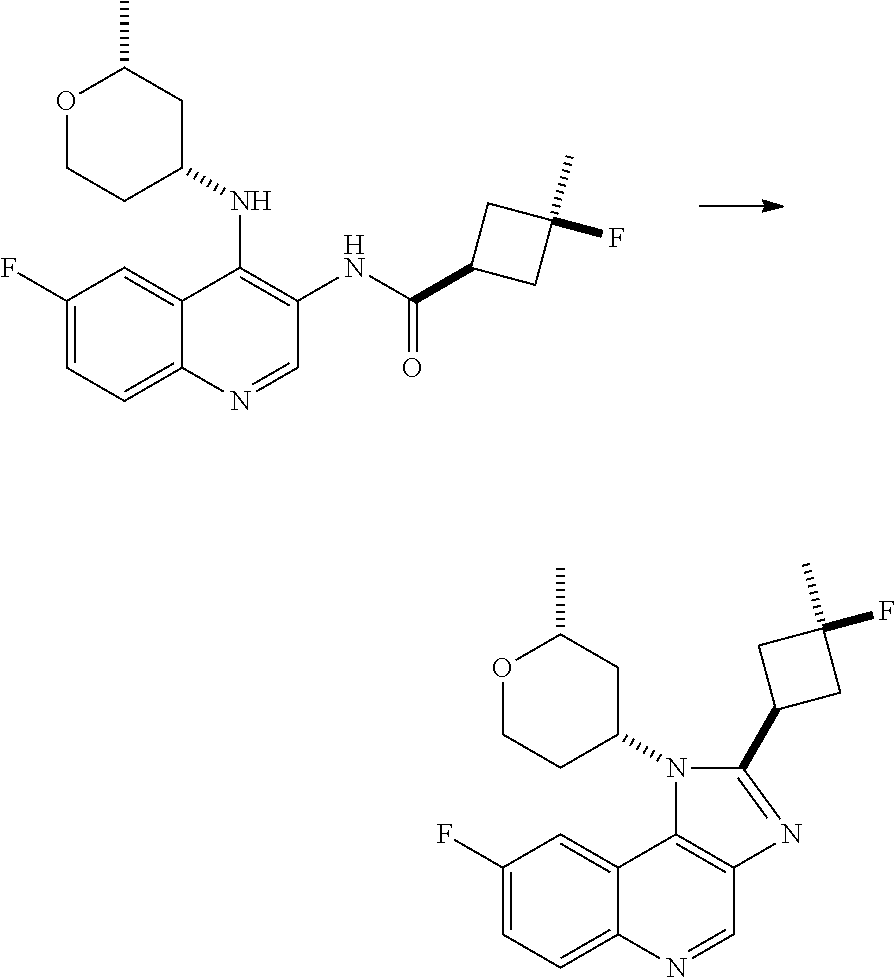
C1(F)=CC=C2C(=C1)C(NC1CC(C)OCC1)=C(NC(C1CC(C)(F)C1)=O)C=N2.C1(F)=CC=C2C(=C1)C1=C(C=N2)N=C(C2CC(C)(F)C2)N1C1CC(C)OCC1
